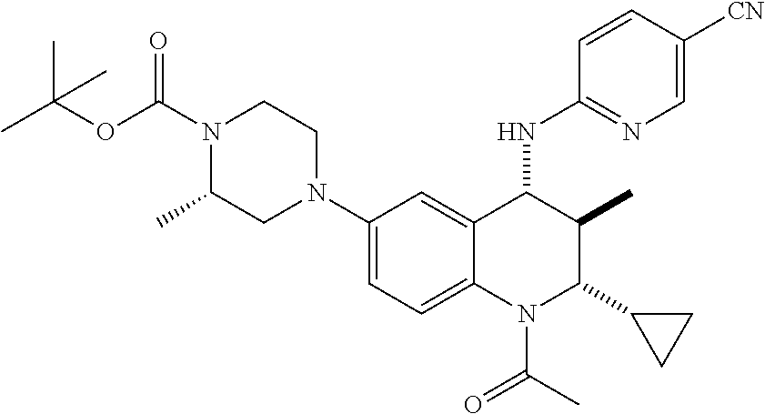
C1(N2CCN(C(=O)OC(C)(C)C)C(C)C2)=CC=C2C(=C1)C(NC1=NC=C([CN])C=C1)C(C)C(C1CC1)N2C(=O)C
